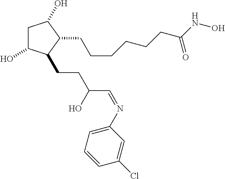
C1C(O)C(CCC(C=NC2=CC=CC(Cl)=C2)O)C(CCCCCCC(NO)=O)C1O
